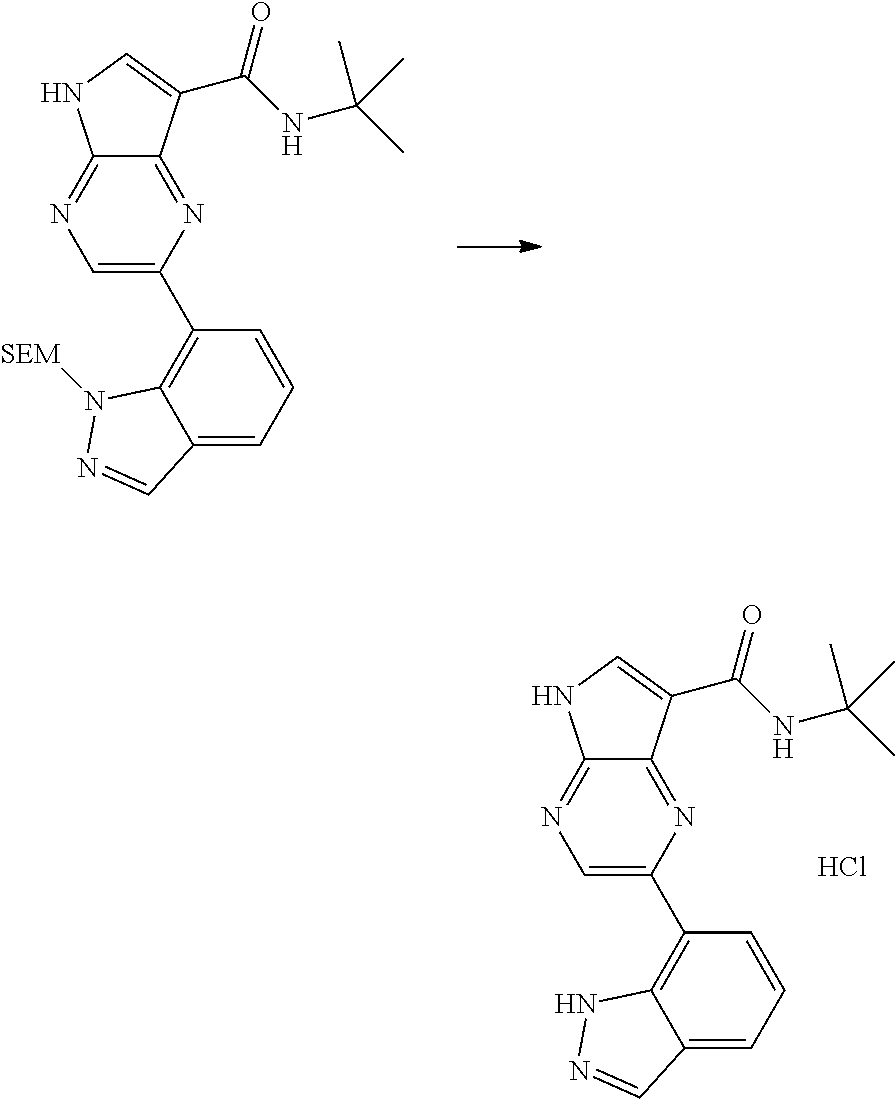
C1=C(C2=C3C(=CC=C2)C=NN3)N=C2C(=N1)NC=C2C(NC(C)(C)C)=O.Cl.C1=C(C2=C3C(=CC=C2)C=NN3[SEM])N=C2C(=N1)NC=C2C(NC(C)(C)C)=O
